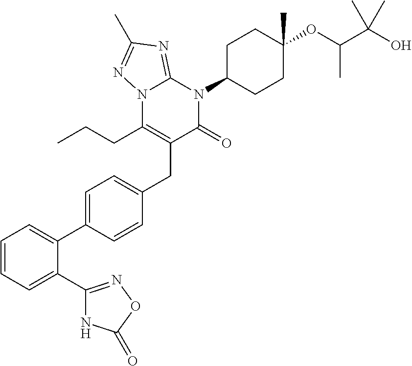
C1=CC=C(C2=NOC(=O)N2)C(C2=CC=C(CC3=C(CCC)N4C(=NC(C)=N4)N(C4CCC(OC(C(O)(C)C)C)(C)CC4)C3=O)C=C2)=C1
